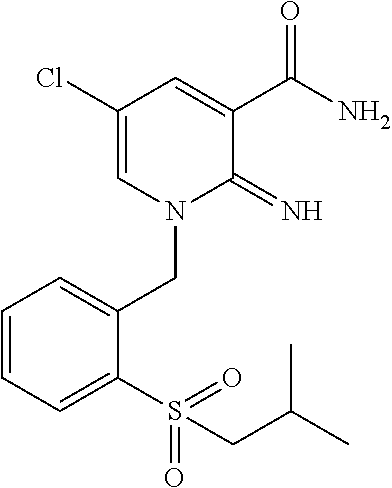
C1(Cl)=CN(CC2=CC=CC=C2S(=O)(=O)CC(C)C)C(=N)C(C(N)=O)=C1
